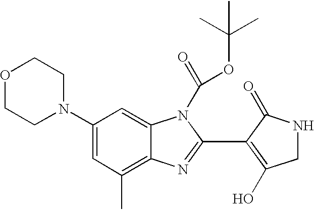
C1(N2CCOCC2)=CC(C)=C2C(=C1)N(C(=O)OC(C)(C)C)C(C1=C(O)CNC1=O)=N2
